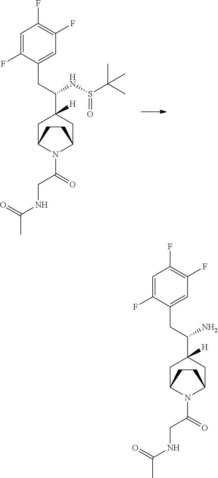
C(N1C2CC(C(NS(C(C)(C)C)=O)CC3=CC(F)=C(F)C=C3F)([H])CC1CC2)(CNC(C)=O)=O.N1(C(CNC(C)=O)=O)C2CC(C(N)CC3=CC(F)=C(F)C=C3F)([H])CC1CC2
